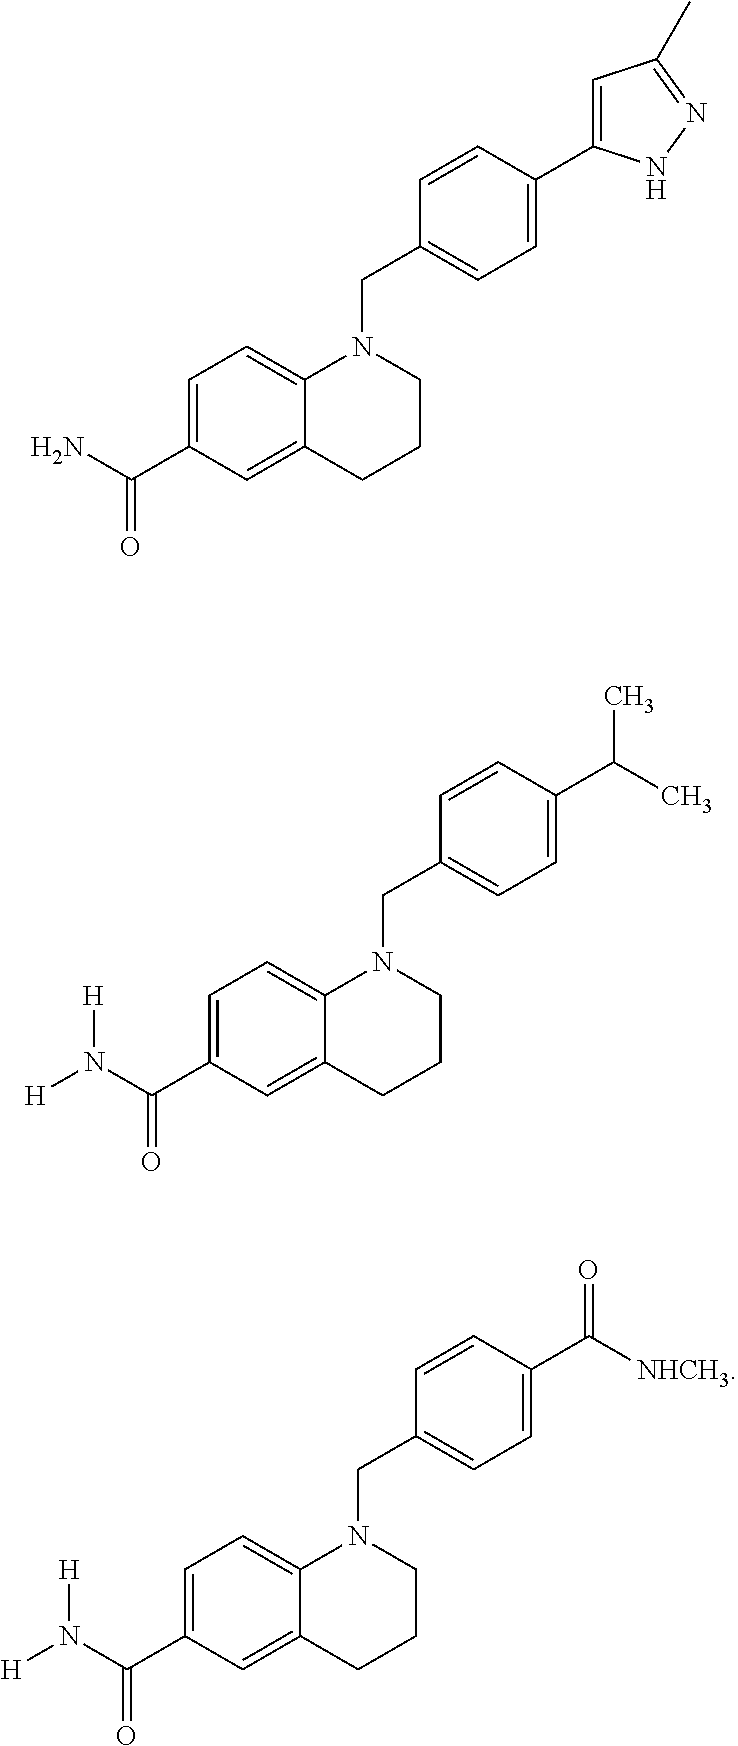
C1=C(C(N([H])[H])=O)C=C2C(=C1)N(CC1=CC=C(C(C)C)C=C1)CCC2.C1=C(C(N([H])[H])=O)C=C2C(=C1)N(CC1=CC=C(C([NHCH3])=O)C=C1)CCC2.C1=C(C(N)=O)C=C2C(=C1)N(CC1=CC=C(C3=CC(C)=NN3)C=C1)CCC2
